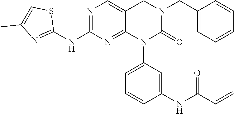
C1=C(CN2CC3=CN=C(NC4=NC(C)=CS4)N=C3N(C3=CC=CC(NC(C=C)=O)=C3)C2=O)C=CC=C1
